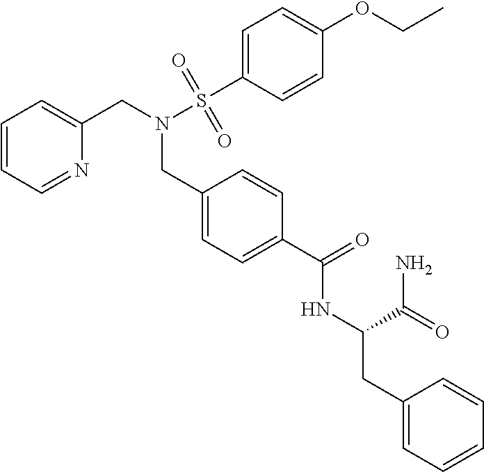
C1=CC=NC(CN(S(C2=CC=C(OCC)C=C2)(=O)=O)CC2=CC=C(C(=O)NC(C(=O)N)CC3=CC=CC=C3)C=C2)=C1
